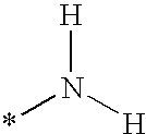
[H]N([H])*
